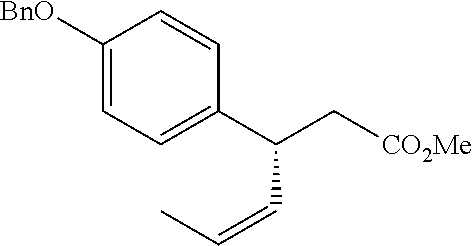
[BnO]C1=CC=C(C(C[CO2Me])C=CC)C=C1
